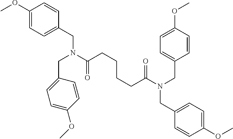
C1=CC(OC)=CC=C1CN(CC1=CC=C(OC)C=C1)C(CCCCC(N(CC1=CC=C(OC)C=C1)CC1=CC=C(OC)C=C1)=O)=O
